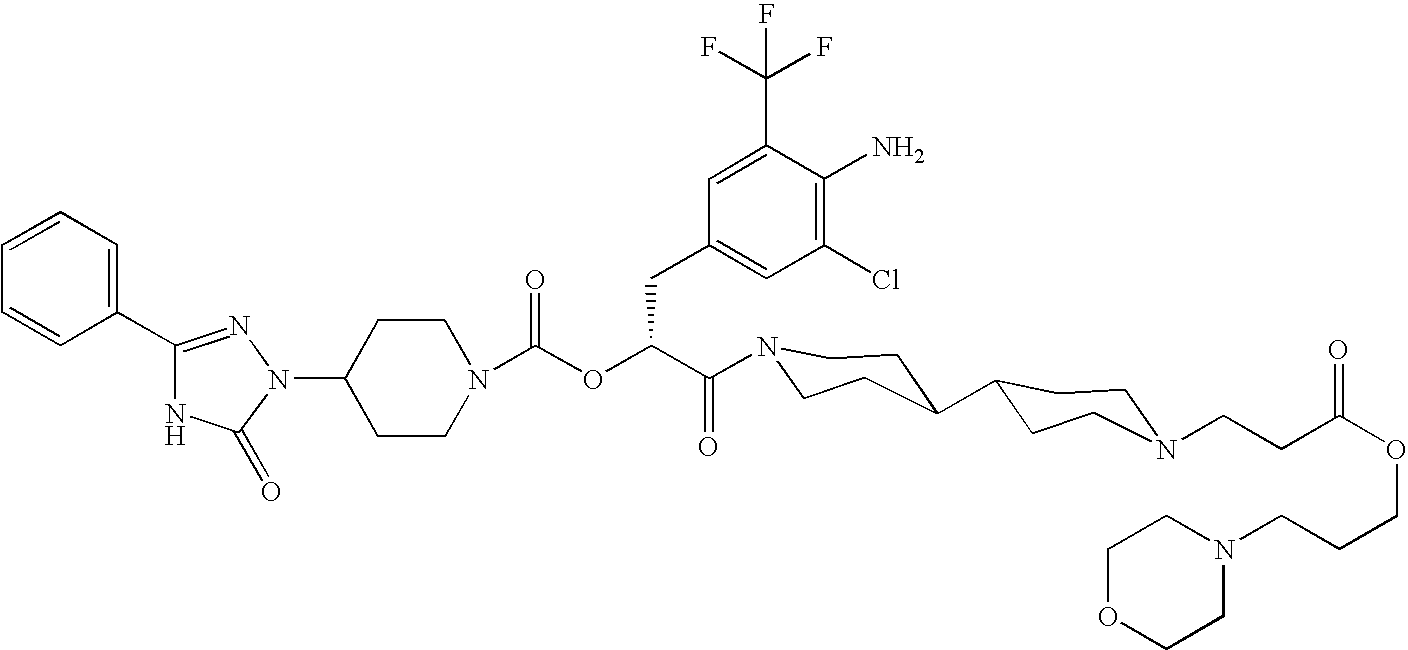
N1(C2CCN(C(OC(C(=O)N3CCC(C4CCN(CCC(OCCCN5CCOCC5)=O)CC4)CC3)CC3=CC(Cl)=C(N)C(C(F)(F)F)=C3)=O)CC2)N=C(C2=CC=CC=C2)NC1=O
